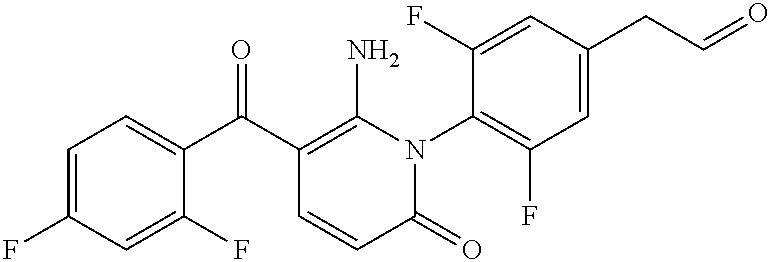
C1=C(F)C=C(F)C(C(C2=C(N)N(C3=C(F)C=C(CC=O)C=C3F)C(=O)C=C2)=O)=C1
